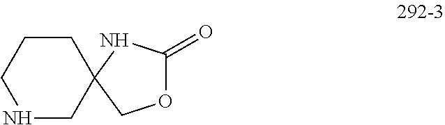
N1CC2(CCC1)COC(=O)N2
